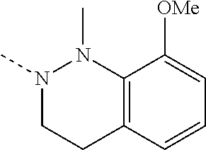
N1(C)CCC2=C(N1C)C([OMe])=CC=C2
